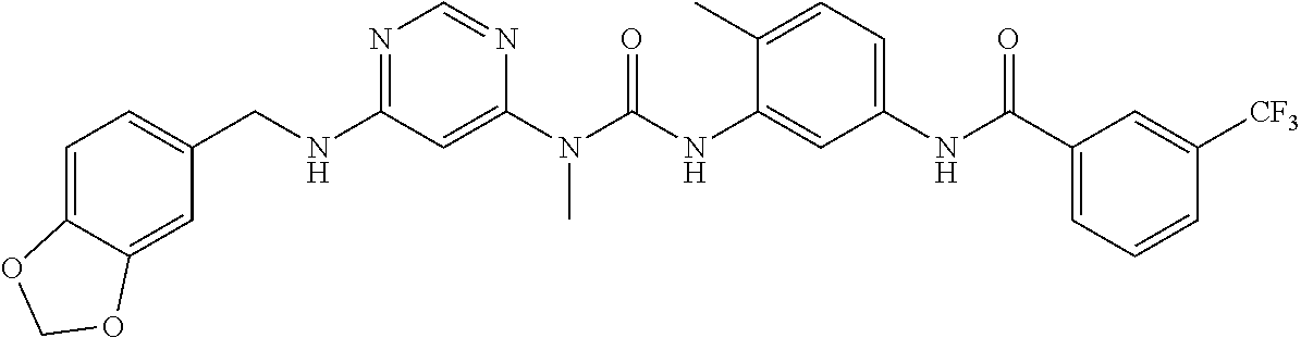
C(NC1=NC=NC(N(C(NC2=CC(NC(C3=CC=CC([CF3])=C3)=O)=CC=C2C)=O)C)=C1)C1=CC=C2C(=C1)OCO2
